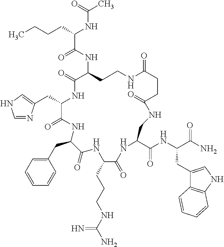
C(C1C(=O)NC(CC2=CC=CC=C2)C(=O)NC(CCCNC(N)=N)C(=O)NC(C(NC(C(N)=O)CC2=CNC3=C2C=CC=C3)=O)CNC(=O)CCC(=O)NCCC(NC(C(CCCC)NC(C)=O)=O)C(=O)N1)C1=CNC=N1
